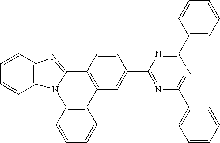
C1=CC2=C(C=C1)N1C(=NC3=C1C=CC=C3)C1=C2C=C(C2=NC(C3=CC=CC=C3)=NC(C3=CC=CC=C3)=N2)C=C1
